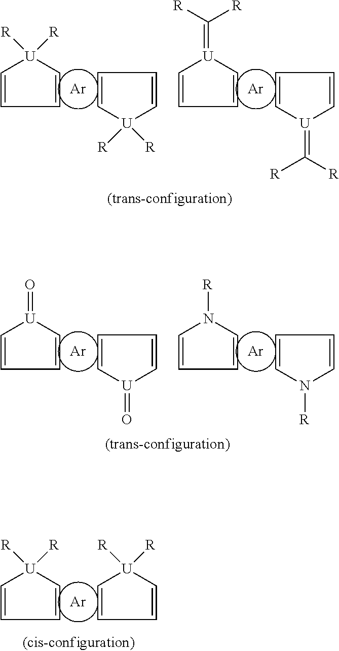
[Ar].[U]1([R])([R])C=CC=C1.C1=C[U]([R])([R])C=C1.[Ar].[U]1(=C([R])[R])C=CC=C1.C1=C[U](=C([R])[R])C=C1.[Ar].[U]1(=O)C=CC=C1.C1=C[U](=O)C=C1.[Ar].N1([R])C=CC=C1.C1=CN([R])C=C1.[Ar].[U]1([R])([R])C=CC=C1.[U]1([R])([R])C=CC=C1
